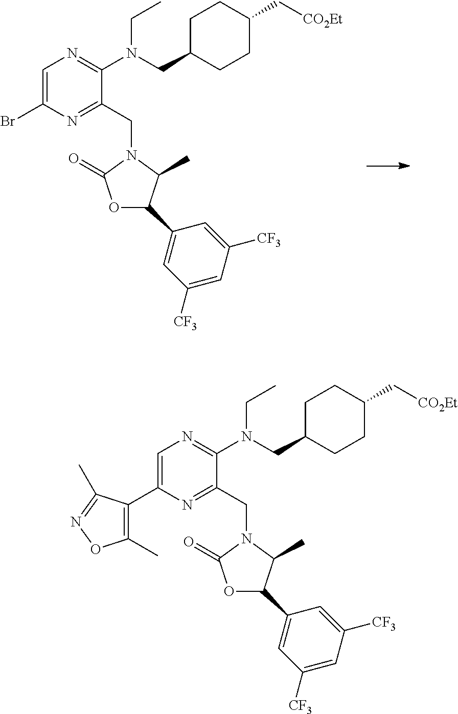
C1=C(Br)N=C(CN2C(=O)OC(C3=CC([CF3])=CC([CF3])=C3)C2C)C(N(CC2CCC(C[CO2Et])CC2)CC)=N1.C1=C(C2=C(C)ON=C2C)N=C(CN2C(=O)OC(C3=CC([CF3])=CC([CF3])=C3)C2C)C(N(CC2CCC(C[CO2Et])CC2)CC)=N1
